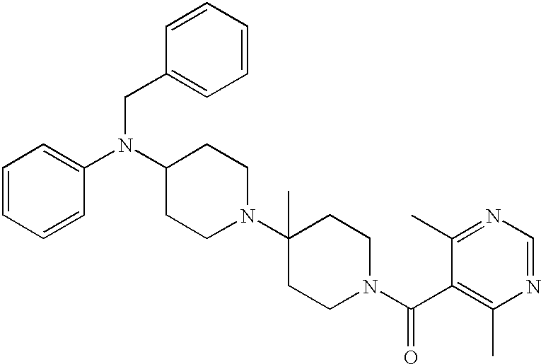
C1=CC=CC(CN(C2CCN(C3(C)CCN(C(C4=C(C)N=CN=C4C)=O)CC3)CC2)C2=CC=CC=C2)=C1
